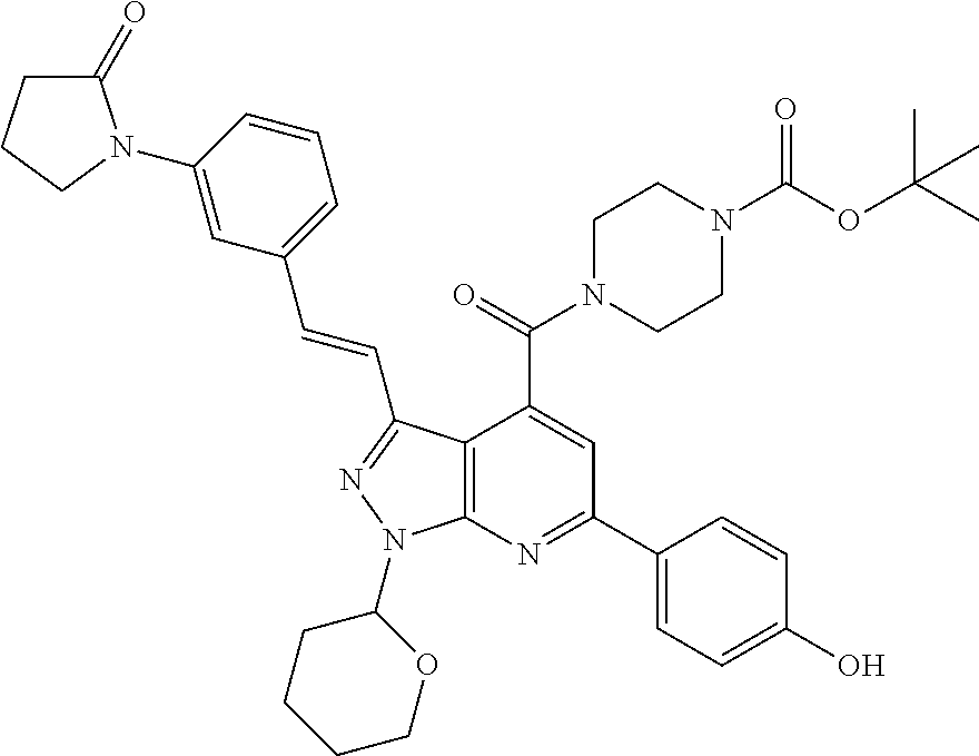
C1(C2=NC3=C(C(C(=O)N4CCN(C(OC(C)(C)C)=O)CC4)=C2)C(C=CC2=CC=CC(N4C(=O)CCC4)=C2)=NN3C2CCCCO2)=CC=C(O)C=C1
